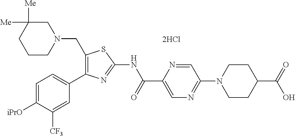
C1=C([iPrO])C([CF3])=CC(C2=C(CN3CC([Me])([Me])CCC3)SC(NC(C3=CN=C(N4CCC(C(=O)O)CC4)C=N3)=O)=N2)=C1.[2HCl]
